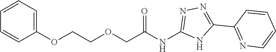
C1(OCCOCC(NC2=NN=C(C3=NC=CC=C3)N2)=O)=CC=CC=C1
